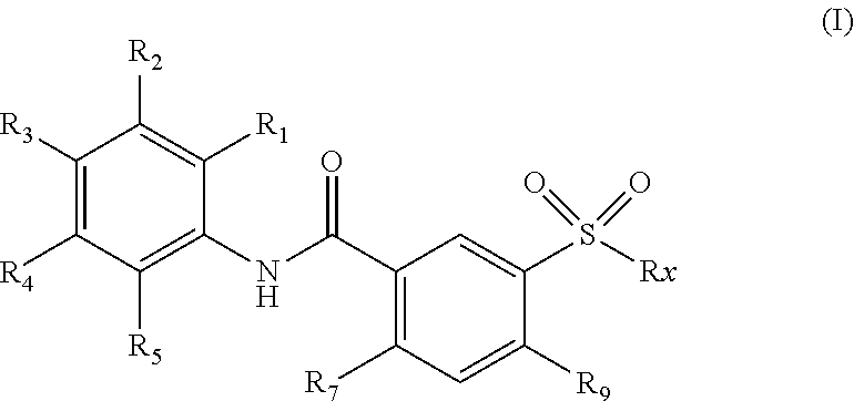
S(=O)(=O)([Rx])C1=CC(C(NC2=C([R5])C([R4])=C([R3])C([R2])=C2[R1])=O)=C([R7])C=C1[R9]
